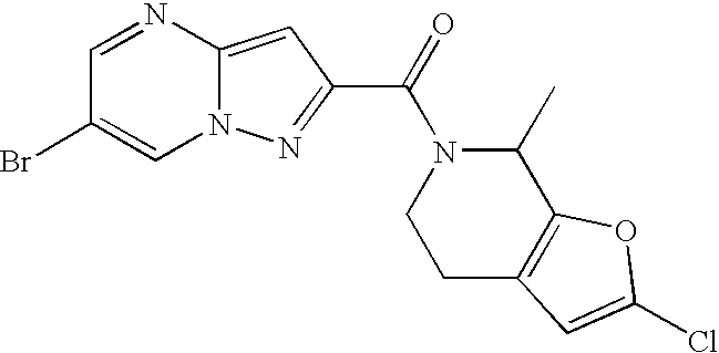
C1=NC2=CC(C(=O)N3C(C)C4=C(CC3)C=C(Cl)O4)=NN2C=C1Br
